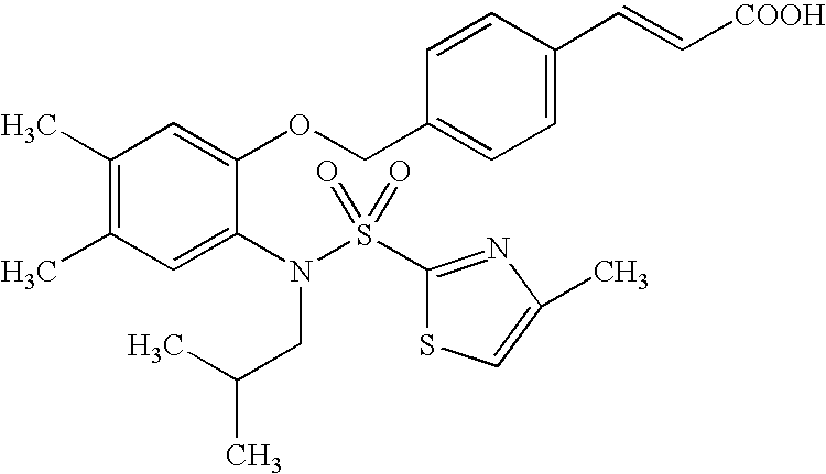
C1(C)=C(C)C=C(N(S(=O)(=O)C2=NC(C)=CS2)CC(C)C)C(OCC2=CC=C(C=C[COOH])C=C2)=C1
